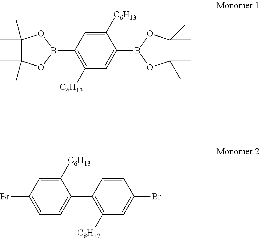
C1([C6H13])=CC(B2OC(C)(C)C(C)(C)O2)=C([C6H13])C=C1B1OC(C)(C)C(C)(C)O1.C1([C6H13])=CC(Br)=CC=C1C1=C([C8H17])C=C(Br)C=C1
